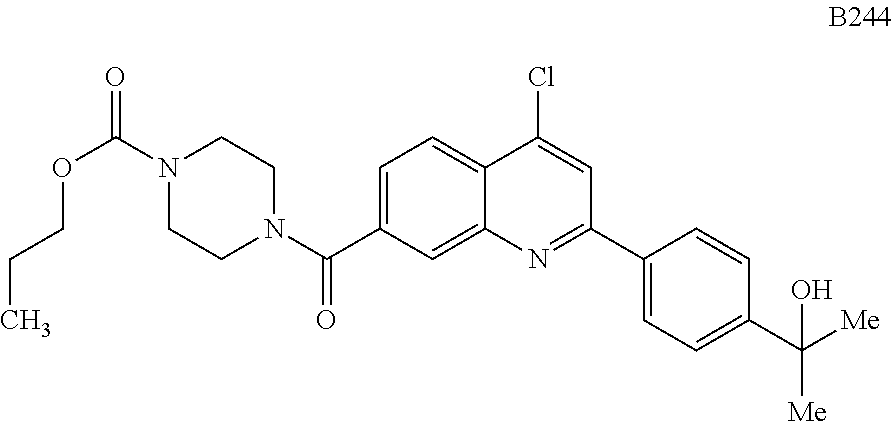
C1=C(C(N2CCN(C(=O)OCCC)CC2)=O)C=C2C(=C1)C(Cl)=CC(C1=CC=C(C([Me])(O)[Me])C=C1)=N2
